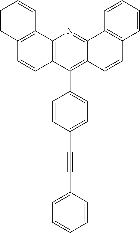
C12=C(C3=CC=C(C#CC4=CC=CC=C4)C=C3)C3=C(N=C1C1=C(C=C2)C=CC=C1)C1=C(C=C3)C=CC=C1
